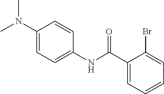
C1(C(NC2=CC=C(N(C)C)C=C2)=O)=CC=CC=C1Br
